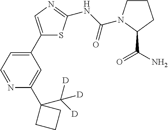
C1(C2=CC=NC(C3(C([D])([D])[D])CCC3)=C2)=CN=C(NC(=O)N2CCCC2C(=O)N)S1
